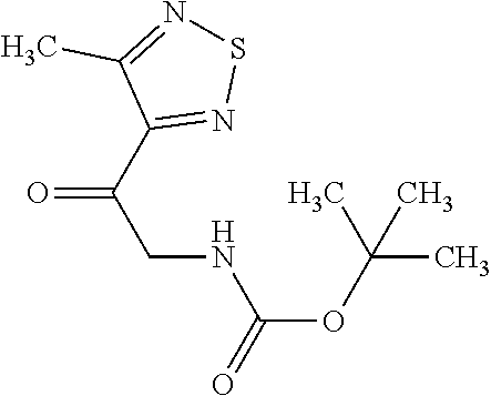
O=C(C1=NSN=C1C)CNC(OC(C)(C)C)=O
